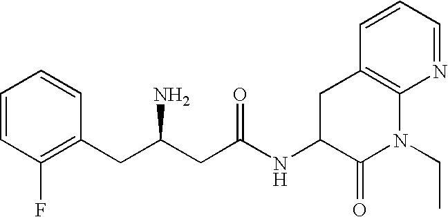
C1=CC(F)=C(CC(CC(NC2C(=O)N(CC)C3=C(C2)C=CC=N3)=O)N)C=C1
